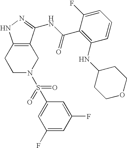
C1C2=C(CCN1S(C1=CC(F)=CC(F)=C1)(=O)=O)NN=C2NC(C1=C(NC2CCOCC2)C=CC=C1F)=O
